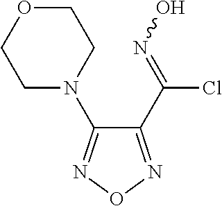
C1(C(=NO)Cl)=NON=C1N1CCOCC1
